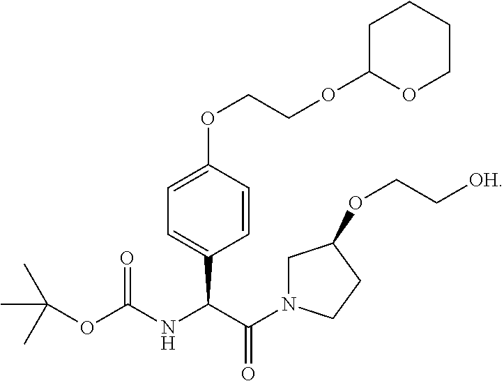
C(OC(NC(C(N1CC(OCC[OH])CC1)=O)C1=CC=C(OCCOC2OCCCC2)C=C1)=O)(C)(C)C
